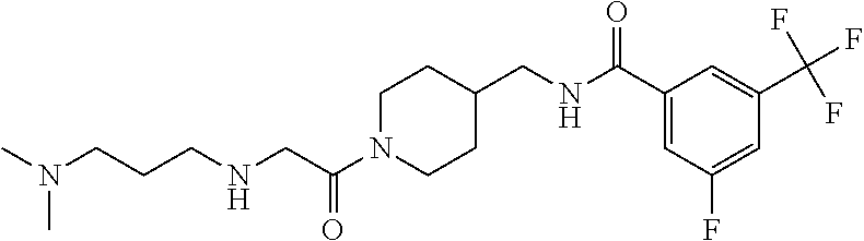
C1N(C(CNCCCN(C)C)=O)CCC(CNC(C2=CC(F)=CC(C(F)(F)F)=C2)=O)C1
